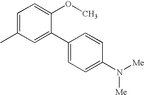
CC1=CC=C(OC)C(C2=CC=C(N([Me])[Me])C=C2)=C1
